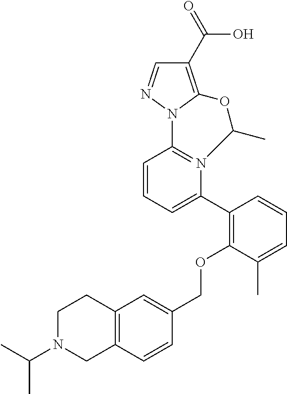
C1=CC=C(C2=C(OCC3=CC4=C(C=C3)CN(C(C)C)CC4)C(C)=CC=C2)N2=C1N1N=CC(C(=O)O)=C1OC2C
